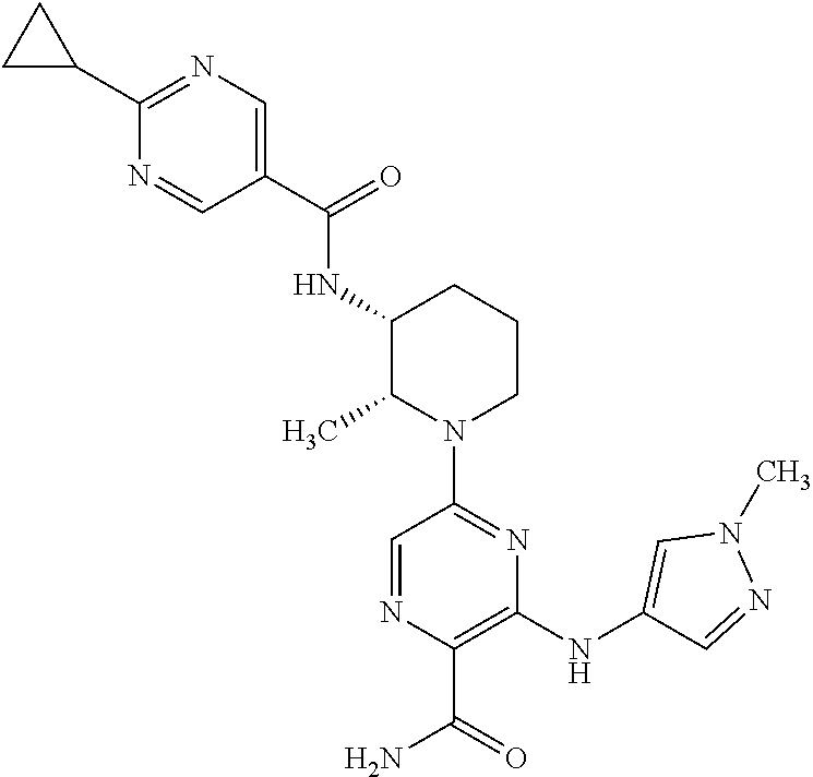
N1=CC(C(=O)NC2C(C)N(C3=NC(NC4=CN(C)N=C4)=C(C(=O)N)N=C3)CCC2)=CN=C1C1CC1
